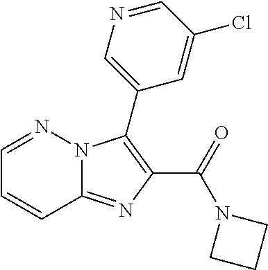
C12=NC(C(=O)N3CCC3)=C(C3=CN=CC(Cl)=C3)N1N=CC=C2
